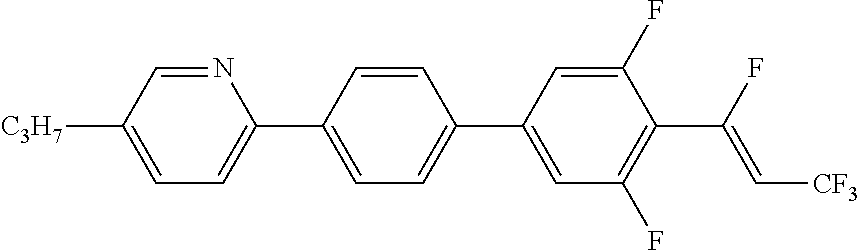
C1=C([C3H7])C=NC(C2=CC=C(C3=CC(F)=C(C(F)=C[CF3])C(F)=C3)C=C2)=C1
